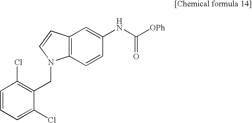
C1=CC=C(Cl)C(CN2C3=C(C=C(NC([OPh])=O)C=C3)C=C2)=C1Cl
